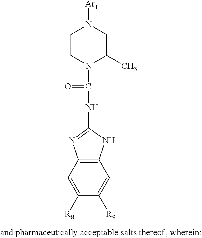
C1CN(C(NC2=NC3=C(N2)C=C([R9])C([R8])=C3)=O)C(C)CN1[Ar1]
